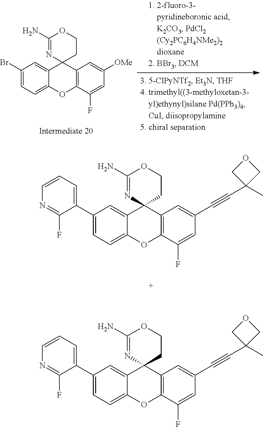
C1(Br)=CC=C2C(=C1)C1(C3=C(O2)C(F)=CC([OMe])=C3)CCOC(N)=N1.C1(C2=CC=CN=C2F)=CC=C2C(=C1)C1(C3=C(O2)C(F)=CC(C#CC2(C)COC2)=C3)CCOC(N)=N1.C1(C2=CC=CN=C2F)=CC=C2C(=C1)C1(C3=C(O2)C(F)=CC(C#CC2(C)COC2)=C3)CCOC(N)=N1
